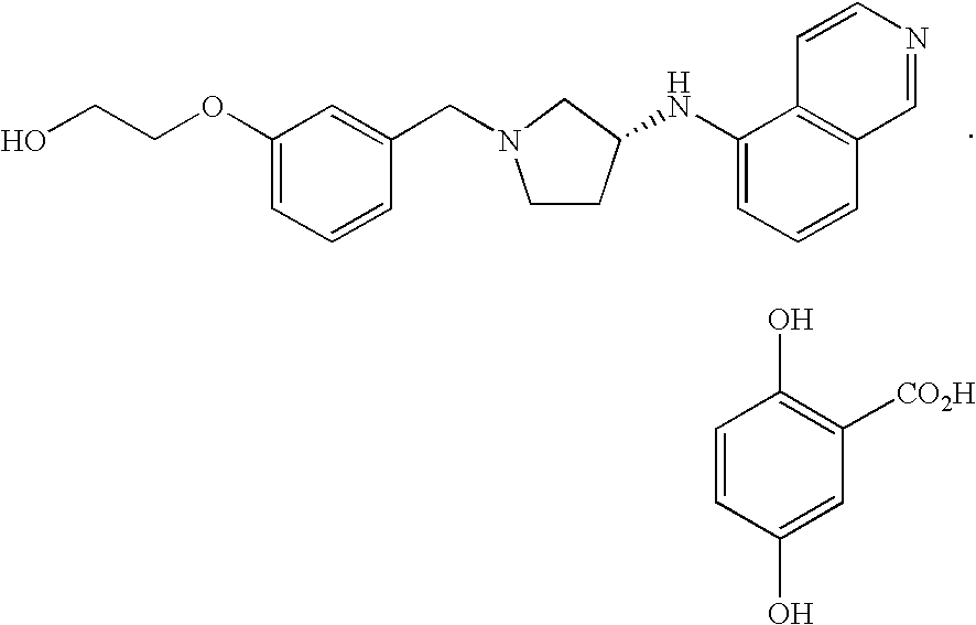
C1CC(NC2=CC=CC3=C2C=CN=C3)CN1CC1=CC(OCCO)=CC=C1.C1=CC(O)=CC([CO2H])=C1O
